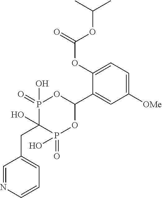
C(C1(O)P(=O)(O)OC(C2=CC([OMe])=CC=C2OC(=O)OC(C)C)OP1(=O)O)C1=CC=CN=C1
